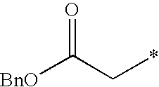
[BnO]C(C*)=O
